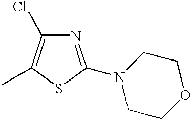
O1CCN(C2=NC(Cl)=C(C)S2)CC1
